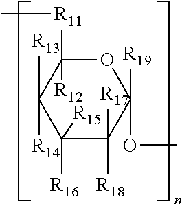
C1([R11]C)([R12])C([R13])([R14])C([R16])([R15])C([R18])([R17])C([R19])(OC)O1
